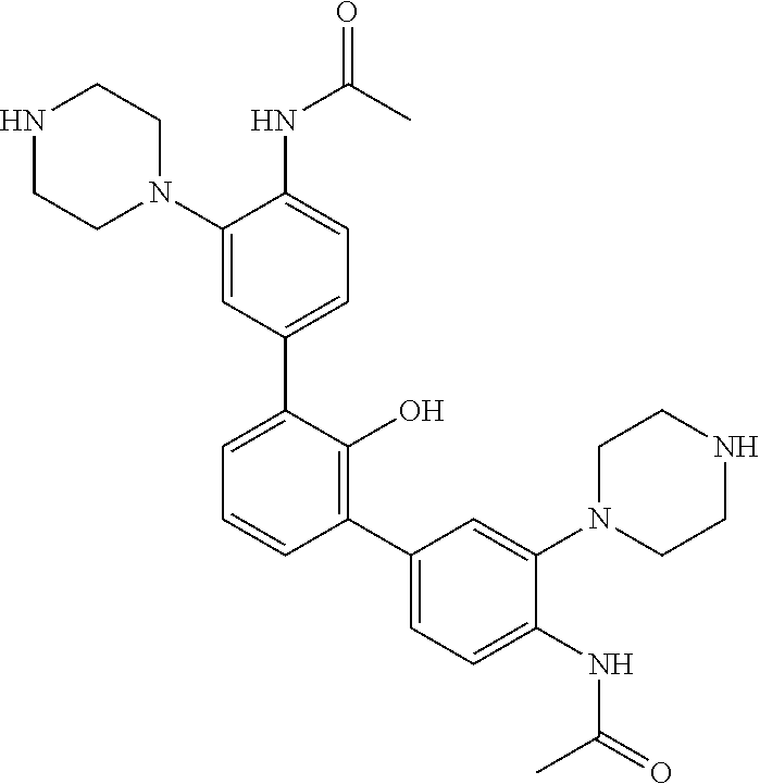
O=C(C)NC1=CC=C(C2=CC=CC(C3=CC=C(NC(=O)C)C(N4CCNCC4)=C3)=C2O)C=C1N1CCNCC1
